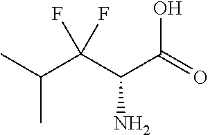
CC(C(C(C(=O)O)N)(F)F)C
